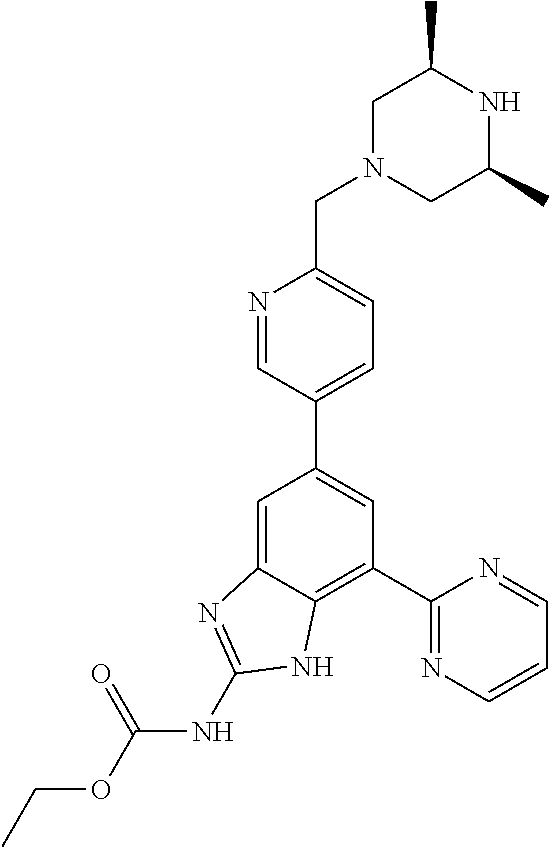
C1(C2=NC=CC=N2)=C2C(=CC(C3=CC=C(CN4CC(C)NC(C)C4)N=C3)=C1)N=C(NC(OCC)=O)N2
